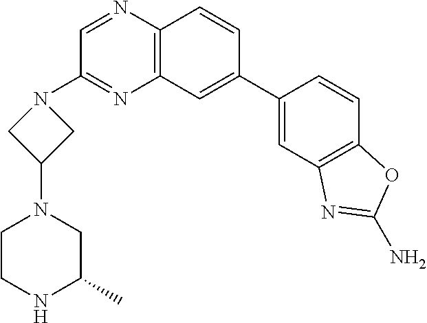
C1=NC2=C(N=C1N1CC(N3CCNC(C)C3)C1)C=C(C1=CC3=C(C=C1)OC(N)=N3)C=C2
